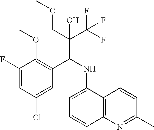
C1(F)=CC(Cl)=CC(C(NC2=CC=CC3=C2C=CC(C)=N3)C(C(F)(F)F)(COC)O)=C1OC
